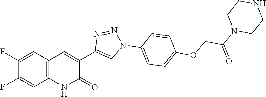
C12=C(C=C(F)C(F)=C1)C=C(C1=CN(C3=CC=C(OCC(N4CCNCC4)=O)C=C3)N=N1)C(=O)N2
